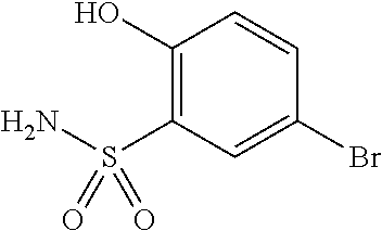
OC1=C(S(N)(=O)=O)C=C(Br)C=C1
